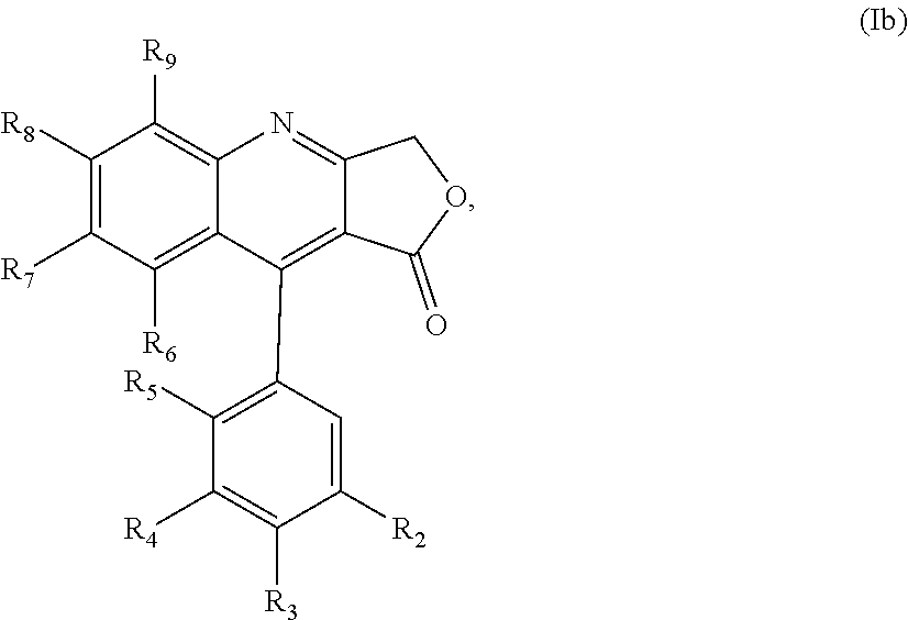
C1([R8])=C([R7])C([R6])=C2C(=C1[R9])N=C1C(=C2C2=C([R5])C([R4])=C([R3])C([R2])=C2)C(=O)OC1
